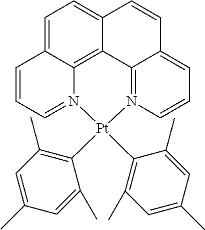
C1=C2C3=C4C(=C1)C=CC1=CC=CN(=C41)[Pt](C1=C(C)C=C(C)C=C1C)(C1=C(C)C=C(C)C=C1C)N3=CC=C2
